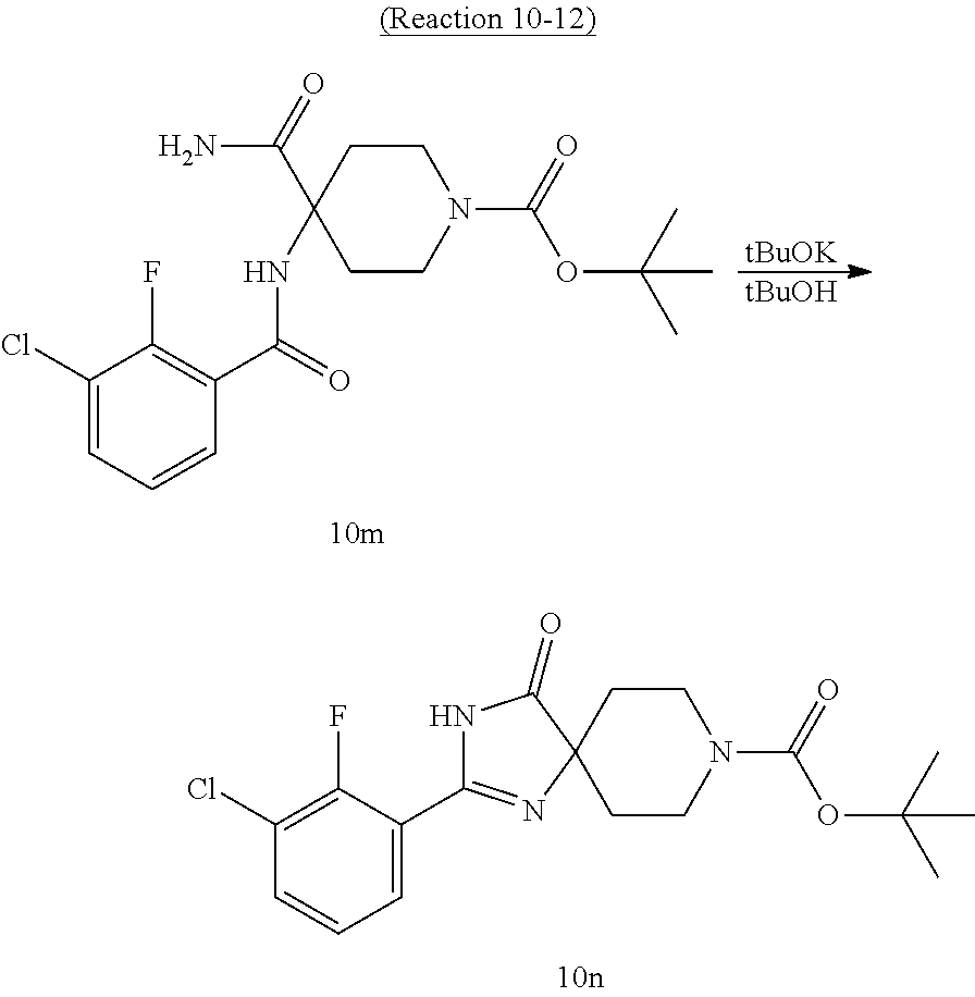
C1(Cl)=C(F)C(C2=NC3(CCN(C(=O)OC(C)(C)C)CC3)C(=O)N2)=CC=C1.[tBuOK].[tBuOH].C1(Cl)=CC=CC(C(=O)NC2(C(N)=O)CCN(C(=O)OC(C)(C)C)CC2)=C1F
